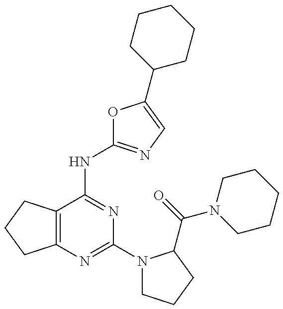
C12=C(C(NC3=NC=C(C4CCCCC4)O3)=NC(N3CCCC3C(=O)N3CCCCC3)=N1)CCC2
